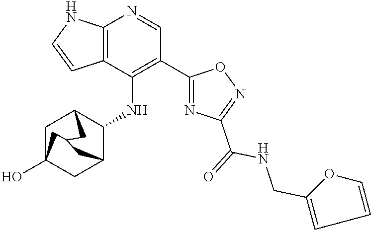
C12=C(C(NC3C4CC5(O)CC3CC(C5)C4)=C(C3=NC(C(=O)NCC4=CC=CO4)=NO3)C=N1)C=CN2
